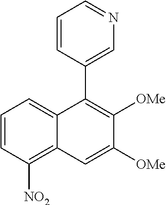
C1=CC([NO2])=C2C(=C1)C(C1=CN=CC=C1)=C([OMe])C([OMe])=C2
